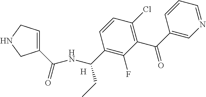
C1=C(C(NC(C2=C(F)C(C(C3=CN=CC=C3)=O)=C(Cl)C=C2)CC)=O)CNC1.[H]
